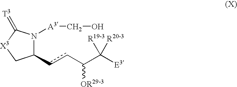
C1(ccC(C([E3])([R20-3])[R19-3])[OR29-3])N([A3]CO)C(=[T3])[X3]C1
